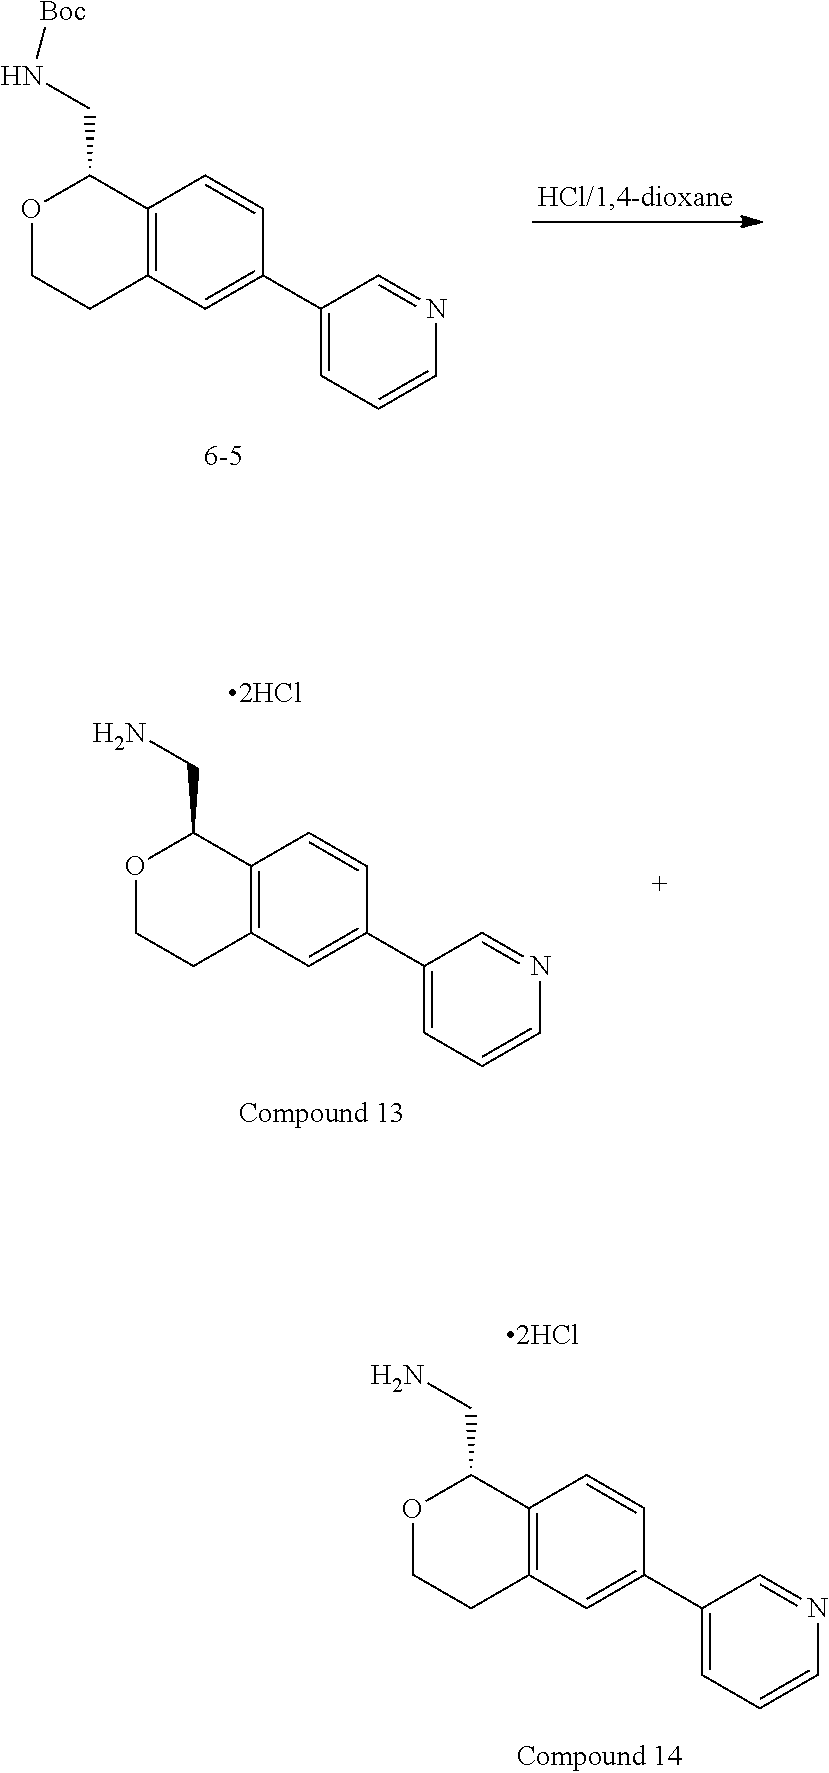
C12=C(C=C(C3=CC=CN=C3)C=C1)CCOC2CN[Boc].C12=C(C=C(C3=CC=CN=C3)C=C1)CCOC2CN.C12=C(C=C(C3=CC=CN=C3)C=C1)CCOC2CN
